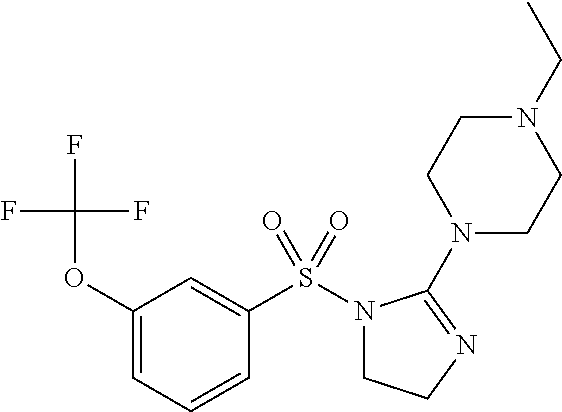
C1(OC(F)(F)F)=CC=CC(S(N2CCN=C2N2CCN(CC)CC2)(=O)=O)=C1
